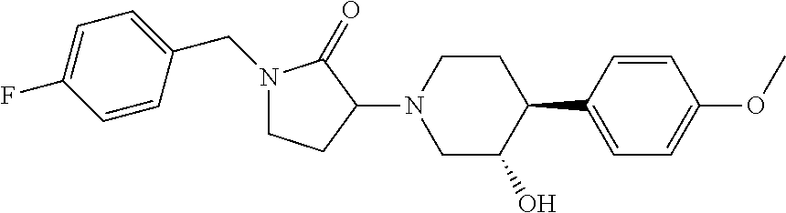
N1(CC2=CC=C(F)C=C2)CCC(N2CC(O)C(C3=CC=C(OC)C=C3)CC2)C1=O
